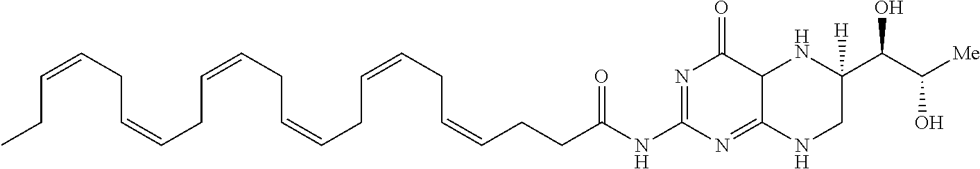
N1=C(NC(CCC=CCC=CCC=CCC=CCC=CCC=CCC)=O)N=C2C(C1=O)NC(C(C([Me])O)O)([H])CN2
